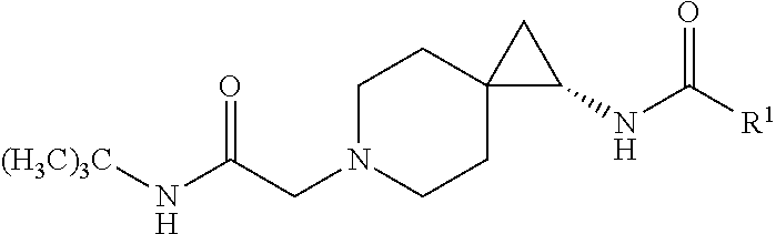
O=C(CN1CCC2(CC1)CC2NC([R1])=O)N[(H3C)3C]
